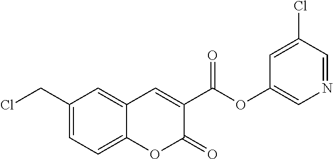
C1(CCl)=CC=C2C(=C1)C=C(C(OC1=CN=CC(Cl)=C1)=O)C(=O)O2
